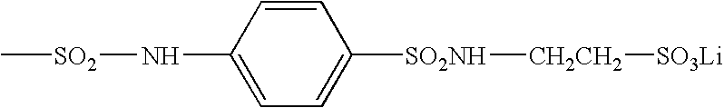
C1=CC(N[SO2]C)=CC=C1[SO2NH][CH2CH2][SO3Li]
